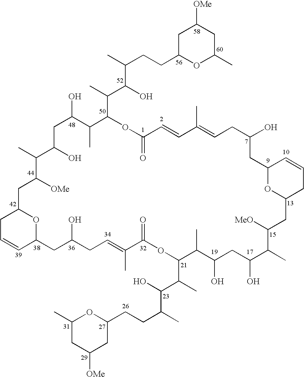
C1(C)CC([OMe])CC(CCC(C)C(O)C(C)C2C(C)C(O)CC(O)C(C)C([MeO])CC3OC(CC(O)CC=C(C)C=CC(=O)OC(C(C(C(CCC4OC(C)CC([OMe])C4)C)O)C)C(C)C(O)CC(O)C(C)C([OMe])CC4OC(CC(O)CC=C(C)C(=O)O2)C=CC4)C=CC3)O1
